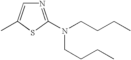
N1=C(N(CCCC)CCCC)SC(C)=C1
